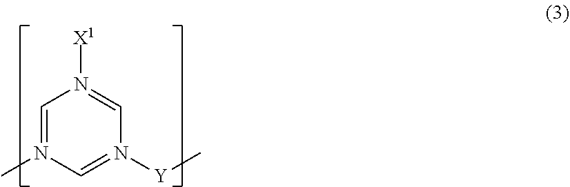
C1=N(C)C=N([Y]C)C=N1[X1]
